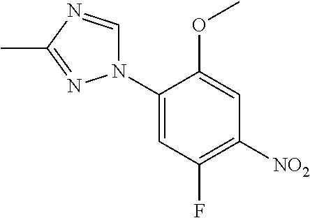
C1(N2C=NC(C)=N2)=CC(F)=C([NO2])C=C1OC
